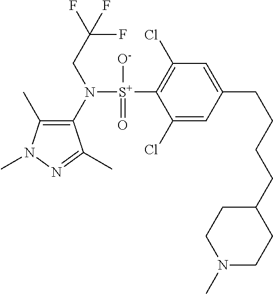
C1(C)=C(N([S+](C2=C(Cl)C=C(CCCCC3CCN(C)CC3)C=C2Cl)([O-])=O)CC(F)(F)F)C(C)=NN1C
